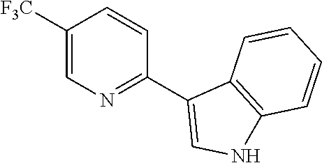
C1=C([F3C])C=CC(C2=CNC3=C2C=CC=C3)=N1
